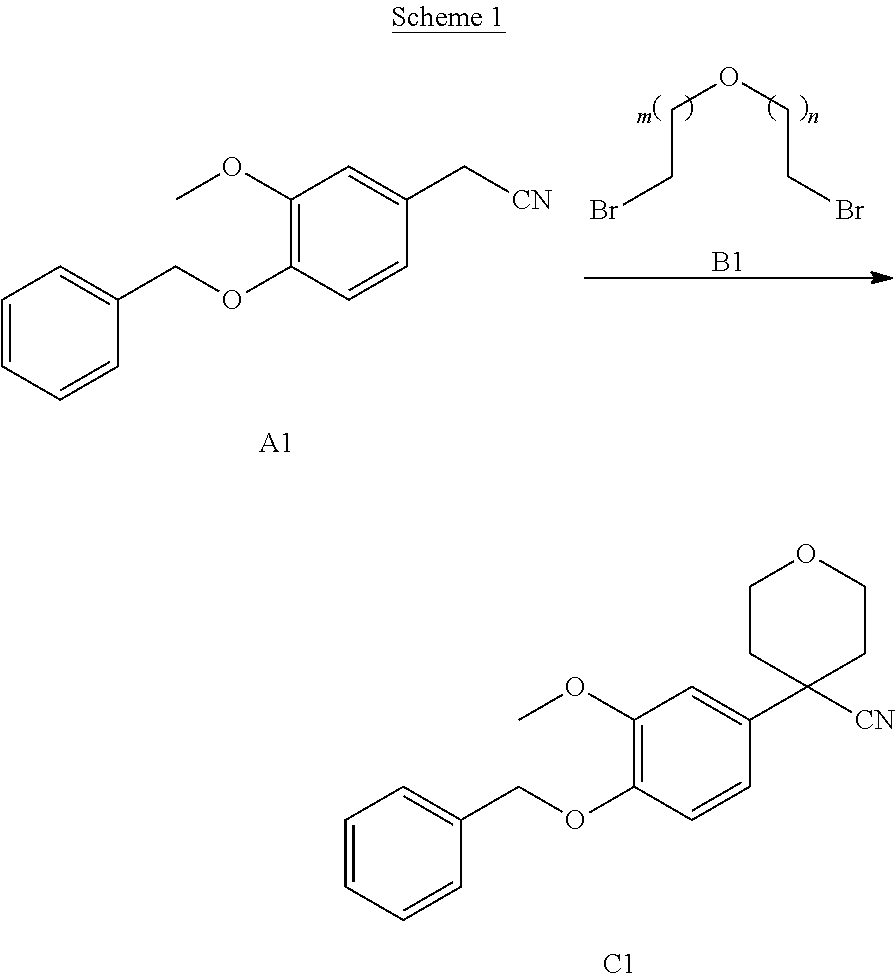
C1=CC=CC(COC2=C(OC)C=C(C[CN])C=C2)=C1.[A1].C(CBr)OCCBr.[B1].C1=CC=CC(COC2=C(OC)C=C(C3([CN])CCOCC3)C=C2)=C1.[C1]
